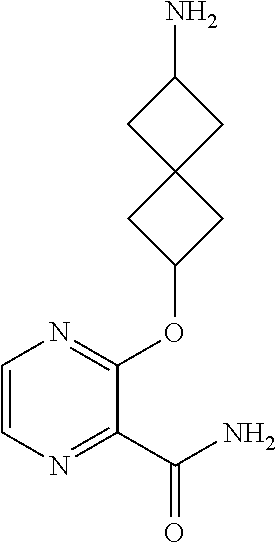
C1(C(N)=O)=NC=CN=C1OC1CC2(C1)CC(N)C2
